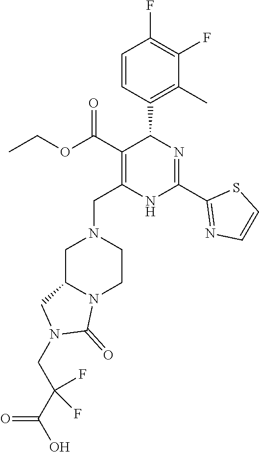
C1=CC(C2C(C(OCC)=O)=C(CN3CC4N(CC3)C(=O)N(CC(C(O)=O)(F)F)C4)NC(C3=NC=CS3)=N2)=C(C)C(F)=C1F
